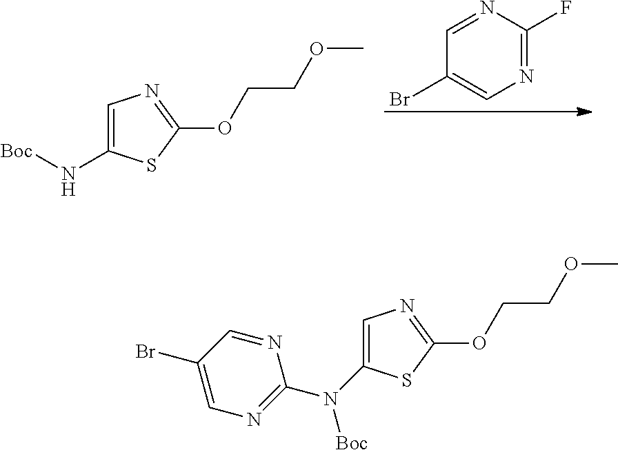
C1=C(N[Boc])SC(OCCOC)=N1.N1=C(F)N=CC(Br)=C1.C1=C(N(C2=NC=C(Br)C=N2)[Boc])SC(OCCOC)=N1
